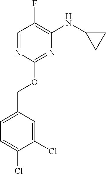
C1=C(COC2=NC(NC3CC3)=C(F)C=N2)C=C(Cl)C(Cl)=C1
